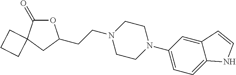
O1C(=O)C2(CC1CCN1CCN(C3=CC=C4C(=C3)C=CN4)CC1)CCC2
